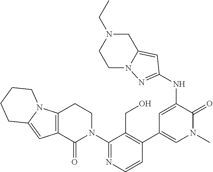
C1(N2CCC3=C(C2=O)C=C2N3CCCC2)=NC=CC(C2=CN(C)C(=O)C(NC3=NN4C(=C3)CN(CC)CC4)=C2)=C1CO
